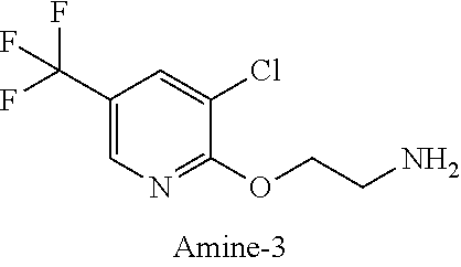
C1(C(F)(F)F)=CN=C(OCCN)C(Cl)=C1
